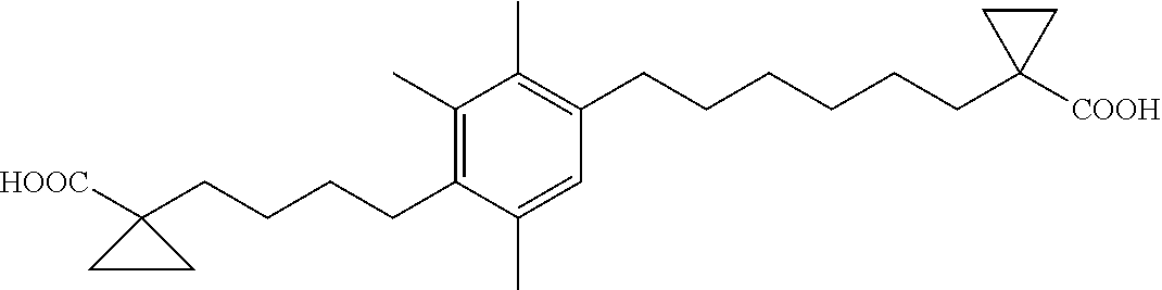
C1(C)=C(CCCCCCC2([COOH])CC2)C=C(C)C(CCCCC2([HOOC])CC2)=C1C
